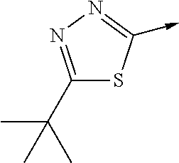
C1(C(C)(C)C)=NN=C(->C)S1
